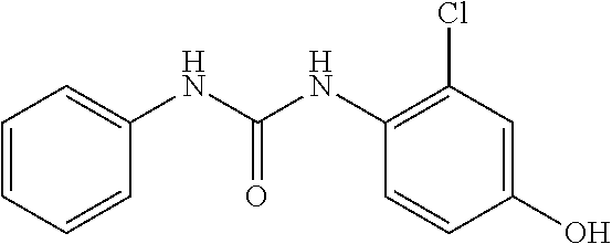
OC1=CC(Cl)=C(NC(NC2=CC=CC=C2)=O)C=C1
